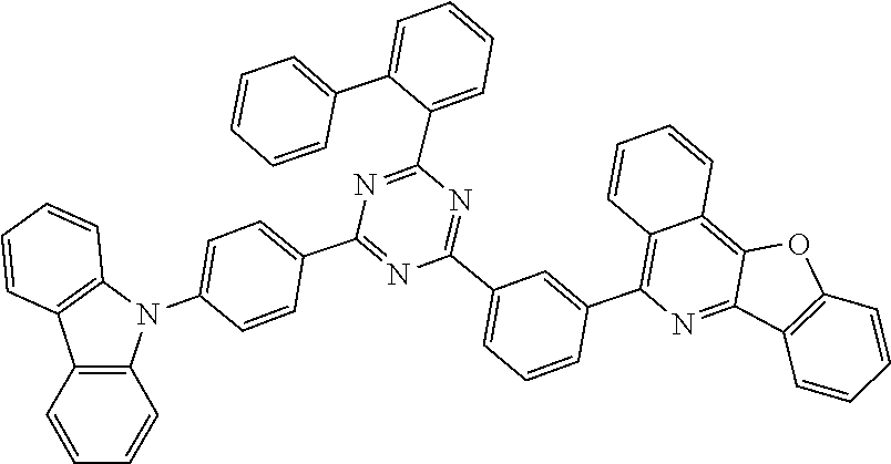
C1=CC2=C(C=C1)C1=C(N2C2=CC=C(C3=NC(C4=CC=CC(C5=C6C=CC=CC6=C6C(=N5)C5=C(O6)C=CC=C5)=C4)=NC(C4=CC=CC=C4C4=CC=CC=C4)=N3)C=C2)C=CC=C1
